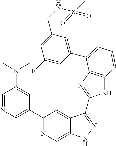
C1=NC=C(C2=NC=C3C(=C2)C(C2=NC4=C(N2)C=CC=C4C2=CC(CNS(C)(=O)=O)=CC(F)=C2)=NN3)C=C1N(C)C
